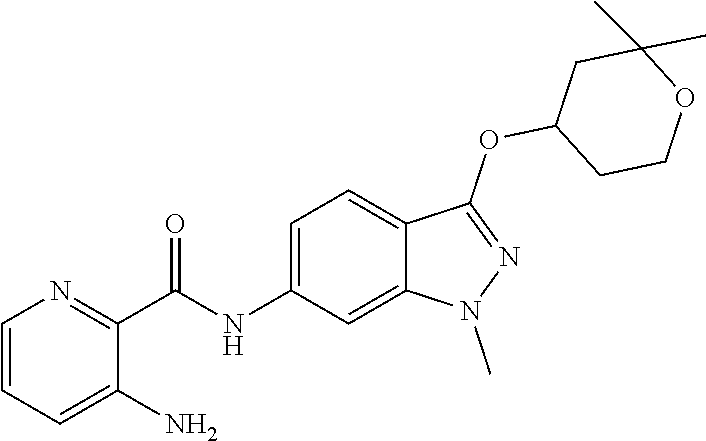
C(NC1=CC=C2C(=C1)N(C)N=C2OC1CCOC(C)(C)C1)(C1=NC=CC=C1N)=O
